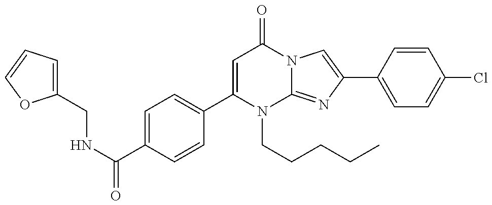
C1(CNC(=O)C2=CC=C(C3=CC(=O)N4C(=NC(C5=CC=C(Cl)C=C5)=C4)N3CCCCC)C=C2)=CC=CO1
